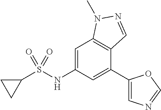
C1=C(NS(C2CC2)(=O)=O)C=C(C2=CN=CO2)C2=C1N(C)N=C2
